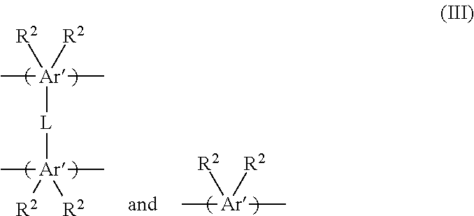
[Ar]([L][Ar]([R2])([R2])(C)C)(C)(C)([R2])[R2].[Ar](C)(C)([R2])[R2]
